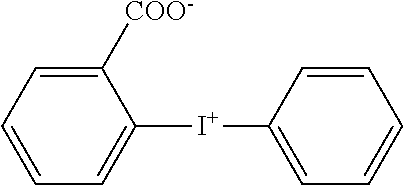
C1=CC=C([I+]C2=CC=CC=C2)C([COO-])=C1
